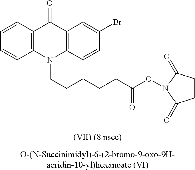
C1=CC2=C(C=C1)N(CCCCCC(ON1C(=O)CCC1=O)=O)C1=C(C2=O)C=C(Br)C=C1
